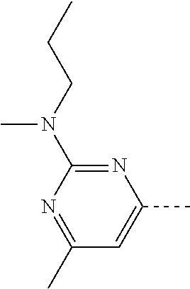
N1=C(N(CCC)C)N=C(C)C=C1C
